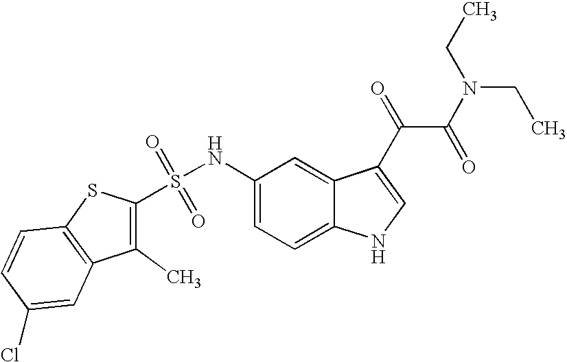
C1(C)=C(S(NC2=CC=C3C(=C2)C(C(=O)C(N(CC)CC)=O)=CN3)(=O)=O)SC2=C1C=C(Cl)C=C2
